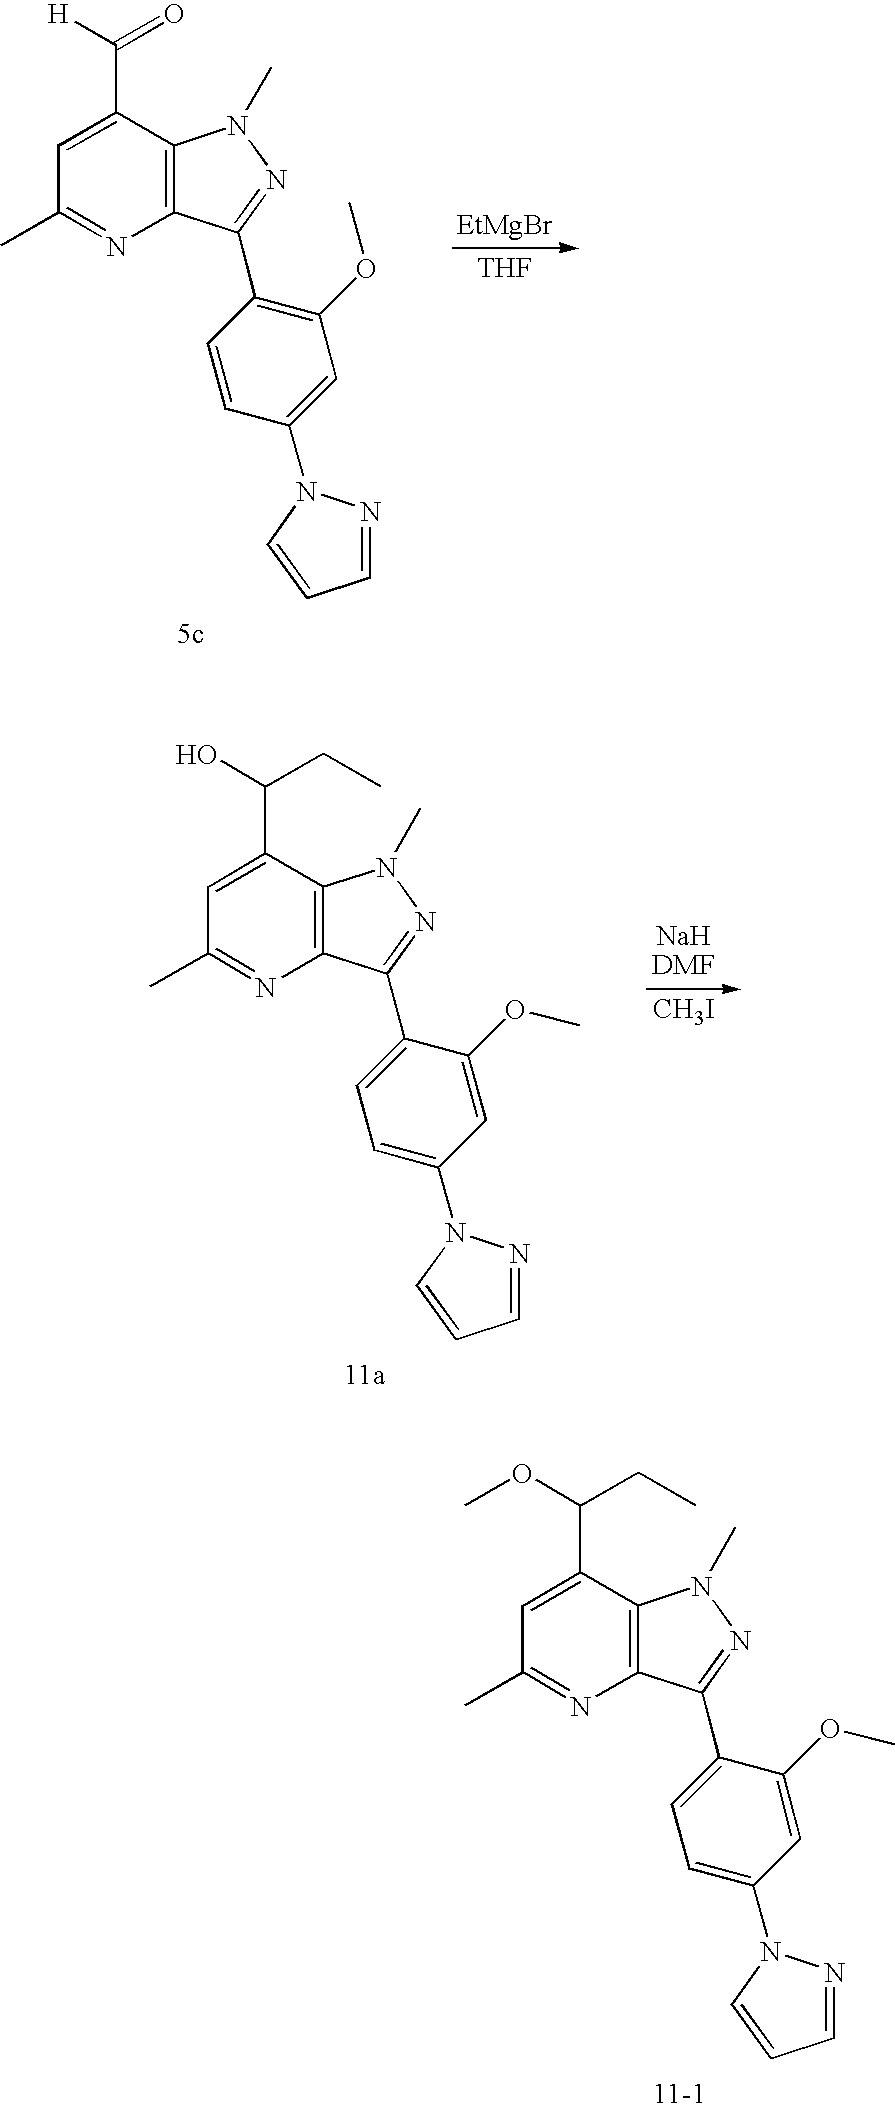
C12=C(C(C([H])=O)=CC(C)=N1)N(C)N=C2C1=C(OC)C=C(N2N=CC=C2)C=C1.[EtMgBr].[THF].C12=C(C(C(O)CC)=CC(C)=N1)N(C)N=C2C1=CC=C(N2N=CC=C2)C=C1OC.[NaHDMF].[CH3I].C12=C(C(C(OC)CC)=CC(C)=N1)N(C)N=C2C1=CC=C(N2N=CC=C2)C=C1OC
